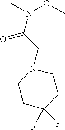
C1CC(F)(F)CCN1CC(N(C)OC)=O
